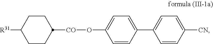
C1=CC([CN])=CC=C1C1=CC=C(O[CO]C2CCC([R31])CC2)C=C1
